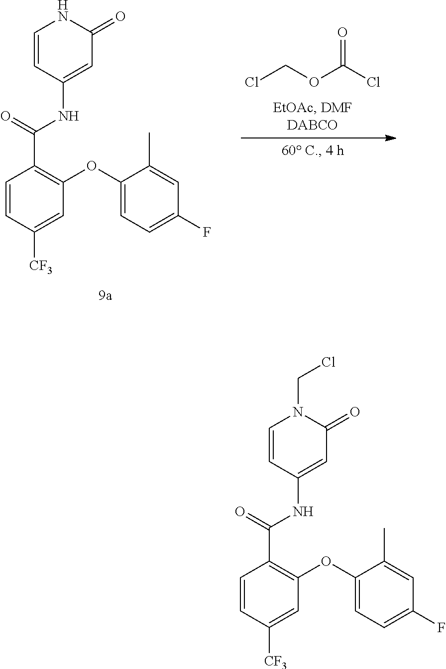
C1=CC([CF3])=CC(OC2=CC=C(F)C=C2C)=C1C(=O)NC1=CC(=O)N(CCl)C=C1.C1=CC([CF3])=CC(OC2=CC=C(F)C=C2C)=C1C(=O)NC1=CC(=O)NC=C1.ClCOC(Cl)=O
